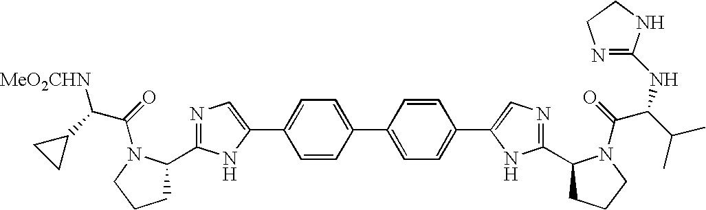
C1=CC(C2=CC=C(C3=CN=C(C4CCCN4C(=O)C(C(C)C)NC4=NCCN4)N3)C=C2)=CC=C1C1=CN=C(C2CCCN2C(=O)C(C2CC2)[MeO2CHN])N1
